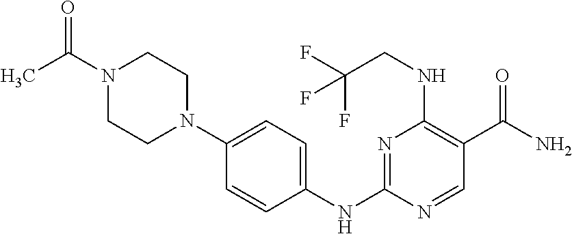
N1(C(C)=O)CCN(C2=CC=C(NC3=NC(NCC(F)(F)F)=C(C(=O)N)C=N3)C=C2)CC1
